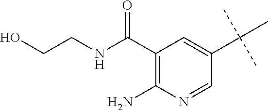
C1(C(NCCO)=O)=C(N)N=CC(C(C)(C)C)=C1
